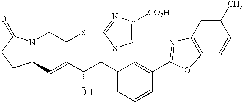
C1(C=CC(O)CC2=CC=CC(C3=NC4=C(C=CC(C)=C4)O3)=C2)N(CCSC2=NC([CO2H])=CS2)C(=O)CC1
